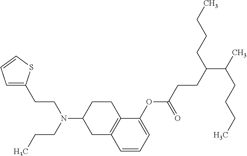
C1(OC(CCC(C(C)CCCC)CCCC)=O)=CC=CC2=C1CCC(N(CCC)CCC1=CC=CS1)C2
